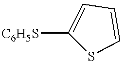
[C6H5S]C1=CC=CS1
